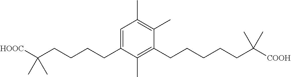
C1=C(CCCCC([HOOC])(C)C)C(C)=C(CCCCCC([COOH])(C)C)C(C)=C1C
